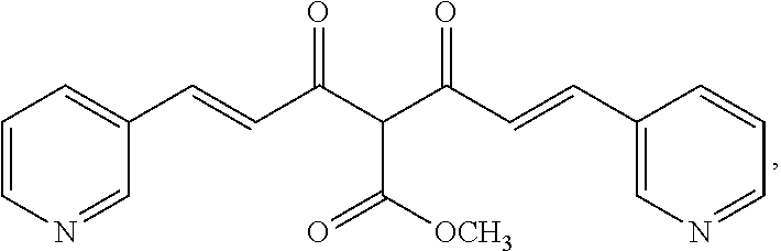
C1=C(C=CC(=O)C(C(=O)[OCH3])C(=O)C=CC2=CN=CC=C2)C=NC=C1
